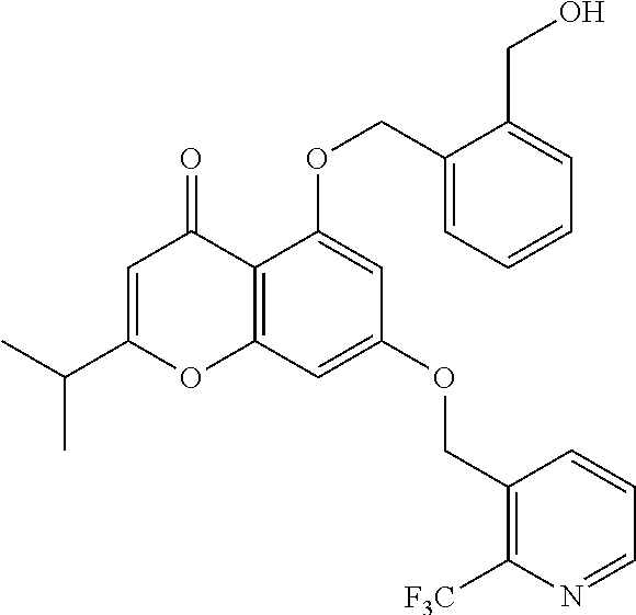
C12=C(C=C(OCC3=C([F3C])N=CC=C3)C=C1OCC1=CC=CC=C1CO)OC(C(C)C)=CC2=O
